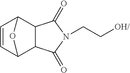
C1=CC2C3C(C1O2)C(=O)N(CC[OH/])C3=O
